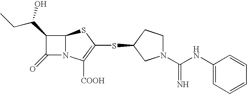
C12N(C([COOH])=C(SC3CN(C(=N)NC4=CC=CC=C4)CC3)S1)C(=O)C2C(O)CC
